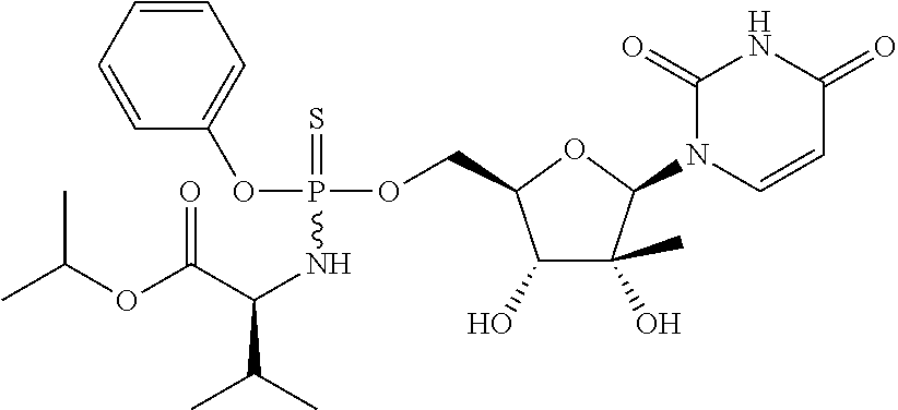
C1=CC=CC=C1OP(NC(C(OC(C)C)=O)C(C)C)(OCC1C(O)C(C)(O)C(N2C=CC(=O)NC2=O)O1)=S
